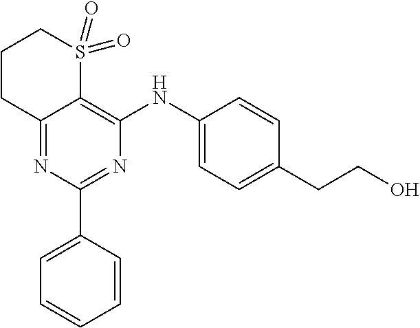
N1=C(C2=CC=CC=C2)N=C2C(=C1NC1=CC=C(CCO)C=C1)S(=O)(=O)CCC2
